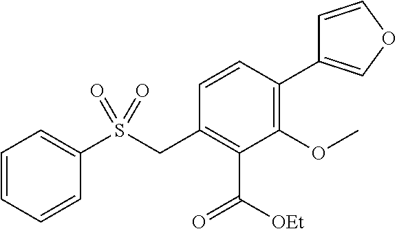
C1=CC=CC(S(CC2=C(C(=O)[OEt])C(OC)=C(C3=COC=C3)C=C2)(=O)=O)=C1
